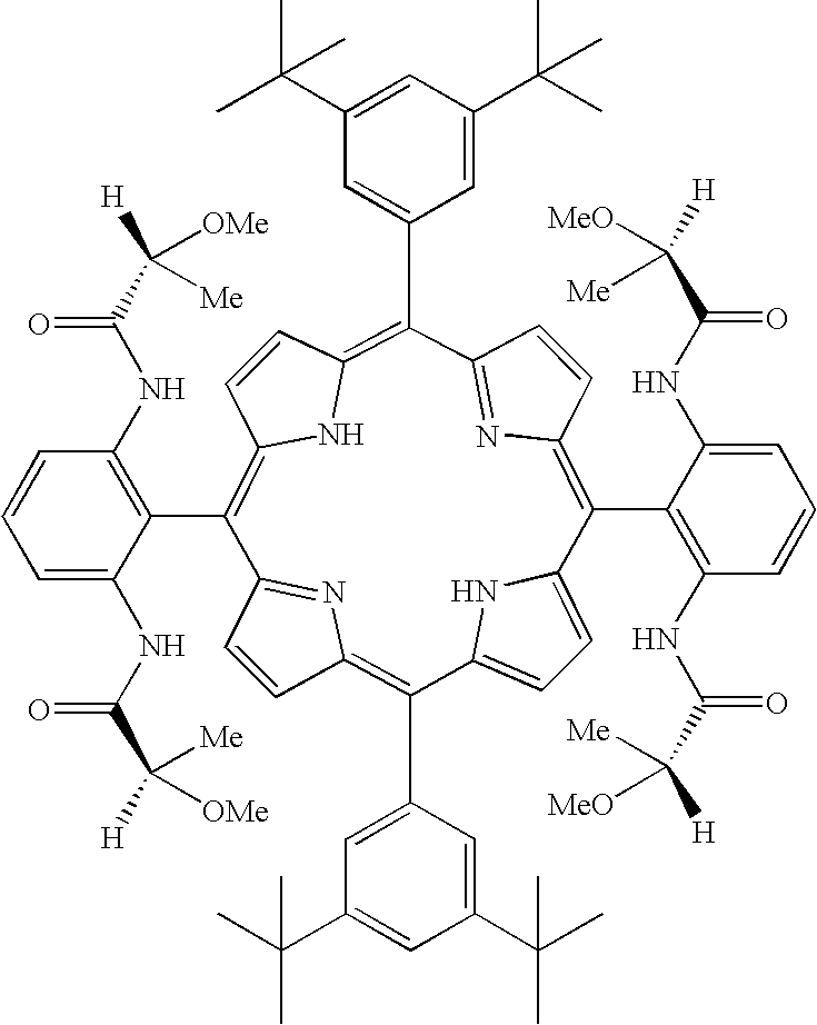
C1=CC2=C(C3=CC(C(C)(C)C)=CC(C(C)(C)C)=C3)C3=CC=C(N3)C(C3=C(NC(=O)C([MeO])([Me])[H])C=CC=C3NC(C([Me])([H])[MeO])=O)=C3N=C(C(C4=CC(C(C)(C)C)=CC(C(C)(C)C)=C4)=C4C=CC(=C(C5=C(NC(C([Me])([OMe])[H])=O)C=CC=C5NC(=O)C([OMe])([Me])[H])C1=N2)N4)C=C3
